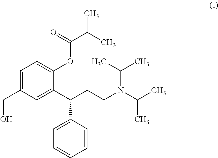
C1=C(CO)C=C(C(CCN(C(C)C)C(C)C)C2=CC=CC=C2)C(OC(C(C)C)=O)=C1
